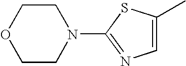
C1CN(C2=NC=C(C)S2)CCO1
